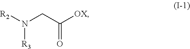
[R3]N([R2])CC([OX])=O
